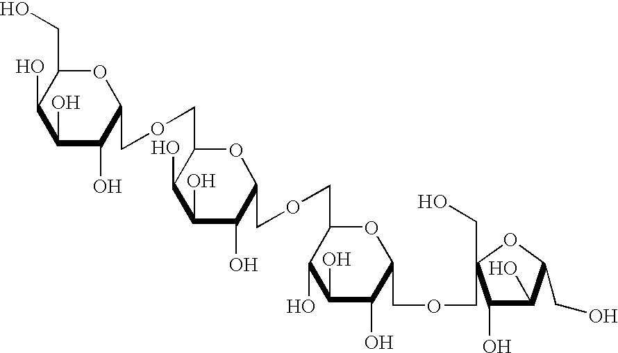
C1(O)C(O)C(COCC2OC(COCC3C(O)C(O)C(O)C(COCC4(CO)C(O)C(O)C(CO)O4)O3)C(O)C(O)C2O)OC(CO)C1O
